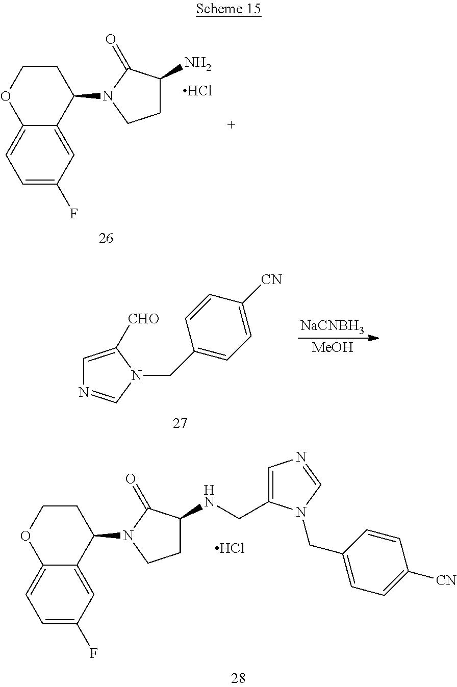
[NaCNBH3].[MeOH].C1=C([CHO])N(CC2=CC=C([CN])C=C2)C=N1.C1=C(F)C=C2C(=C1)OCCC2N1CCC(N)C1=O.Cl.C1=C(F)C=C2C(=C1)OCCC2N1CCC(NCC2=CN=CN2CC2=CC=C([CN])C=C2)C1=O.Cl
